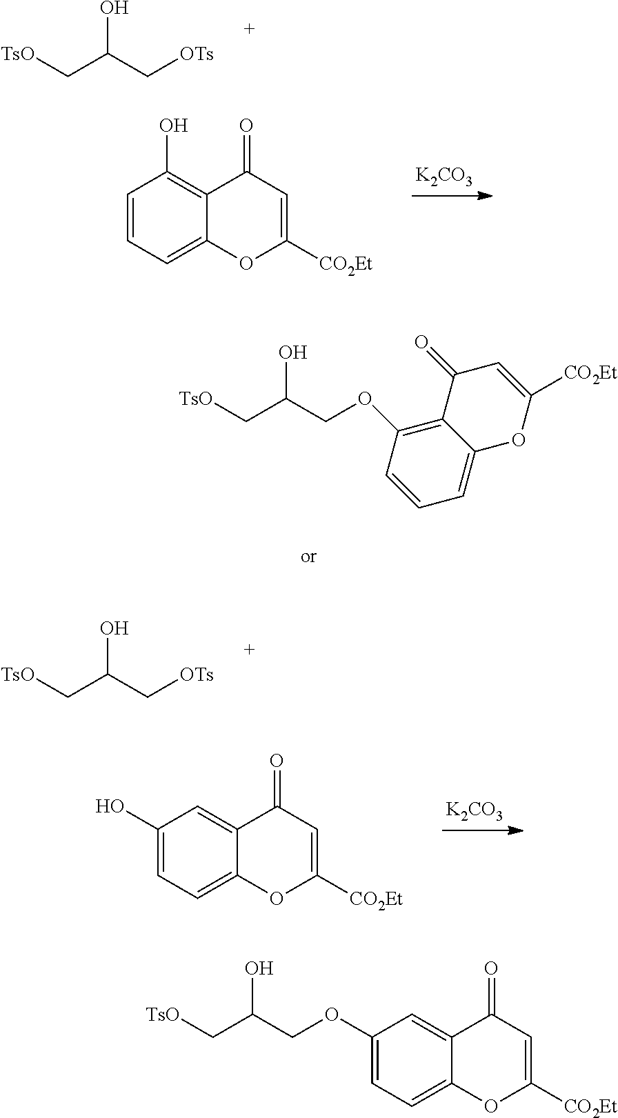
C(C(C[OTs])O)[TsO].C1=CC=C2C(=C1O)C(=O)C=C([CO2Et])O2.[K2CO3].C(C(C[OTs])O)[TsO].C1(O)=CC=C2C(=C1)C(=O)C=C([CO2Et])O2.[K2CO3].C12=C(OCC(C[TsO])O)C=CC=C1OC([CO2Et])=CC2=O.C1(OCC(C[TsO])O)=CC=C2C(=C1)C(=O)C=C([CO2Et])O2
